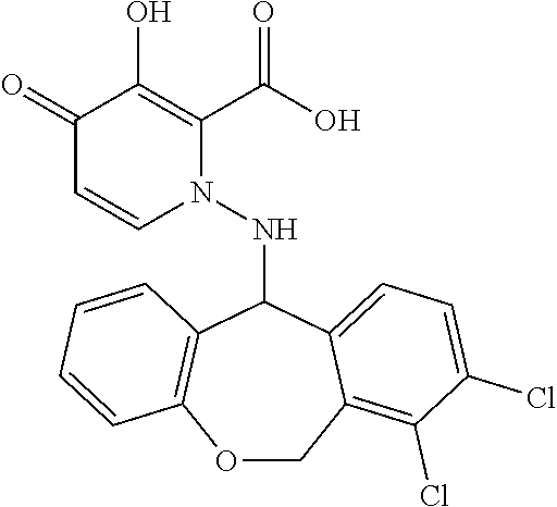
C1(=O)C=CN(NC2C3=C(OCC4=C(Cl)C(Cl)=CC=C24)C=CC=C3)C(C(O)=O)=C1O
